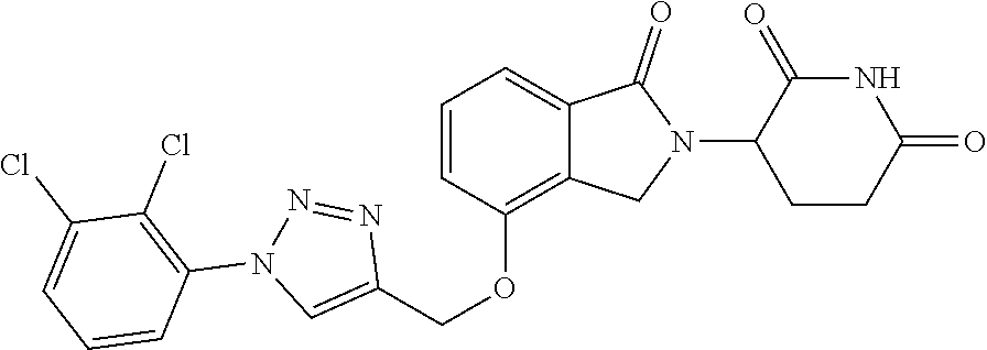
C1(OCC2=CN(C3=C(Cl)C(Cl)=CC=C3)N=N2)=C2C(=CC=C1)C(=O)N(C1CCC(=O)NC1=O)C2
